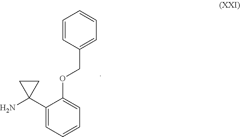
C1(C2(N)CC2)=CC=CC=C1OCC1=CC=CC=C1
